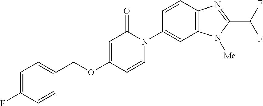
C1(COC2=CC(=O)N(C3=CC4=C(C=C3)N=C(C(F)F)N4[Me])C=C2)=CC=C(F)C=C1
